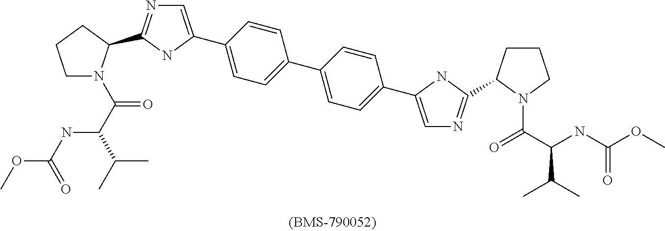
C1=C(C2=CC=C(C3=CC=C(C4=CN=C(C5CCCN5C(C(C(C)C)NC(OC)=O)=O)N4)C=C3)C=C2)NC(C2N(C(=O)C(C(C)C)NC(OC)=O)CCC2)=N1
